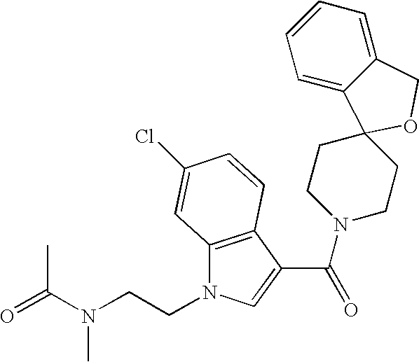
C(N1CCC2(CC1)C1=CC=CC=C1CO2)(=O)C1=CN(CCN(C(=O)C)C)C2=C1C=CC(Cl)=C2
